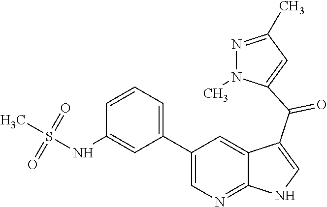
C1(C2=CC=CC(NS(=O)(=O)C)=C2)=CN=C2C(=C1)C(C(=O)C1=CC(C)=NN1C)=CN2
